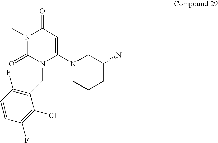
C(N1C(N2CCCC(N)C2)=CC(=O)N(C)C1=O)C1=C(F)C=CC(F)=C1Cl
